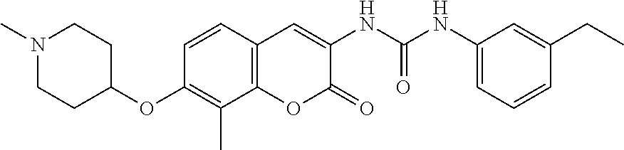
C1(NC(NC2=CC3=C(OC2=O)C(C)=C(OC2CCN(C)CC2)C=C3)=O)=CC=CC(CC)=C1
